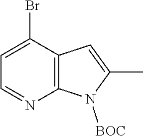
C12=C(C(Br)=CC=N1)C=C(C)N2[BOC]
